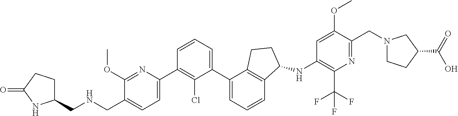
C1(CNCC2=CC=C(C3=C(Cl)C(C4=CC=CC5=C4CCC5NC4=C(C(F)(F)F)N=C(CN5CCC(C(=O)O)C5)C(OC)=C4)=CC=C3)N=C2OC)CCC(=O)N1
